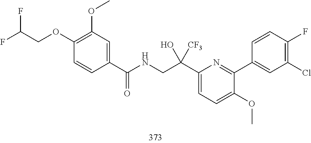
C1(C(CNC(=O)C2=CC(OC)=C(OCC(F)F)C=C2)(O)[CF3])=CC=C(OC)C(C2=CC(Cl)=C(F)C=C2)=N1
